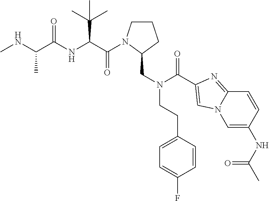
CNC(C(NC(C(=O)N1CCCC1CN(CCC1=CC=C(F)C=C1)C(=O)C1=CN2C=C(NC(C)=O)C=CC2=N1)C(C)(C)C)=O)C
